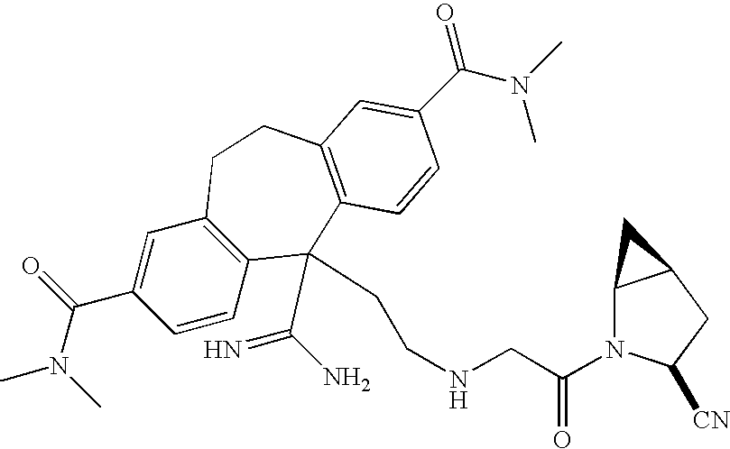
CN(C(C1=CC2=C(C=C1)C(C(N)=N)(CCNCC(N1C3C(CC1[CN])C3)=O)C1=C(CC2)C=C(C(N(C)C)=O)C=C1)=O)C
